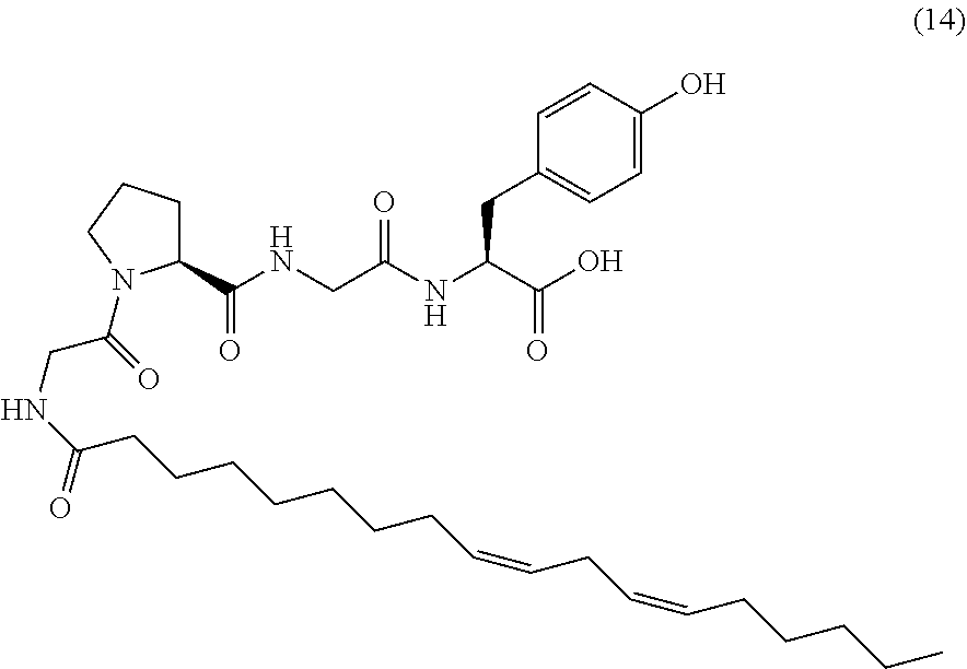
C1=C(O)C=CC(CC(NC(CNC(C2CCCN2C(=O)CNC(=O)CCCCCCCC=CCC=CCCCCC)=O)=O)C(O)=O)=C1
